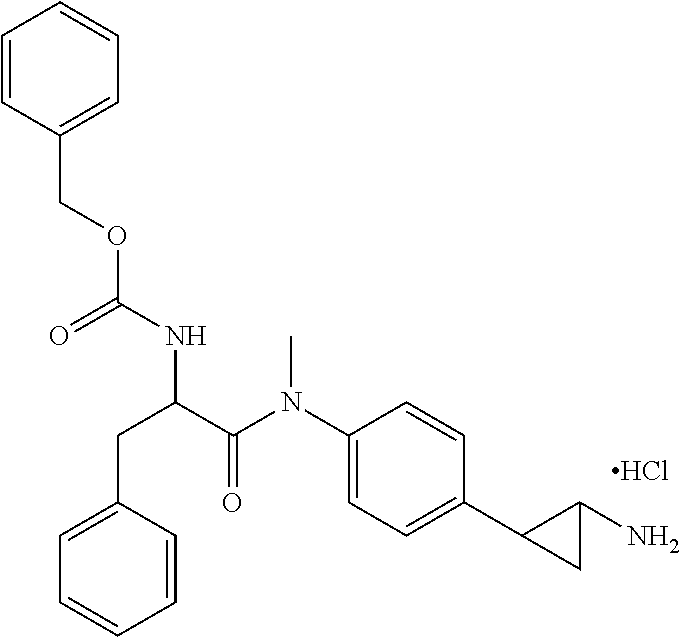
Cl.O=C(NC(CC1=CC=CC=C1)C(N(C1=CC=C(C2CC2N)C=C1)C)=O)OCC1=CC=CC=C1
